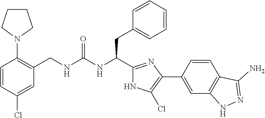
C(NC(CC1=CC=CC=C1)C1=NC(C2=CC3=C(C=C2)C(N)=NN3)=C(Cl)N1)(=O)NCC1=C(N2CCCC2)C=CC(Cl)=C1
